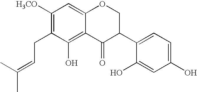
C1([H3CO])=C(CC=C(C)C)C(O)=C2C(=C1)OCC(C1=CC=C(O)C=C1O)C2=O
